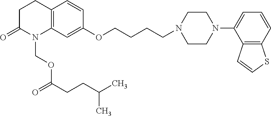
C12=C(C=C(OCCCCN3CCN(C4=CC=CC5=C4C=CS5)CC3)C=C1)N(COC(CCC(C)C)=O)C(=O)CC2
